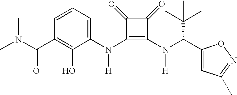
C(C1=C(O)C(N(C2=C(N(C(C3=CC(C)=NO3)C(C)(C)C)[H])C(=O)C2=O)[H])=CC=C1)(=O)N(C)C
